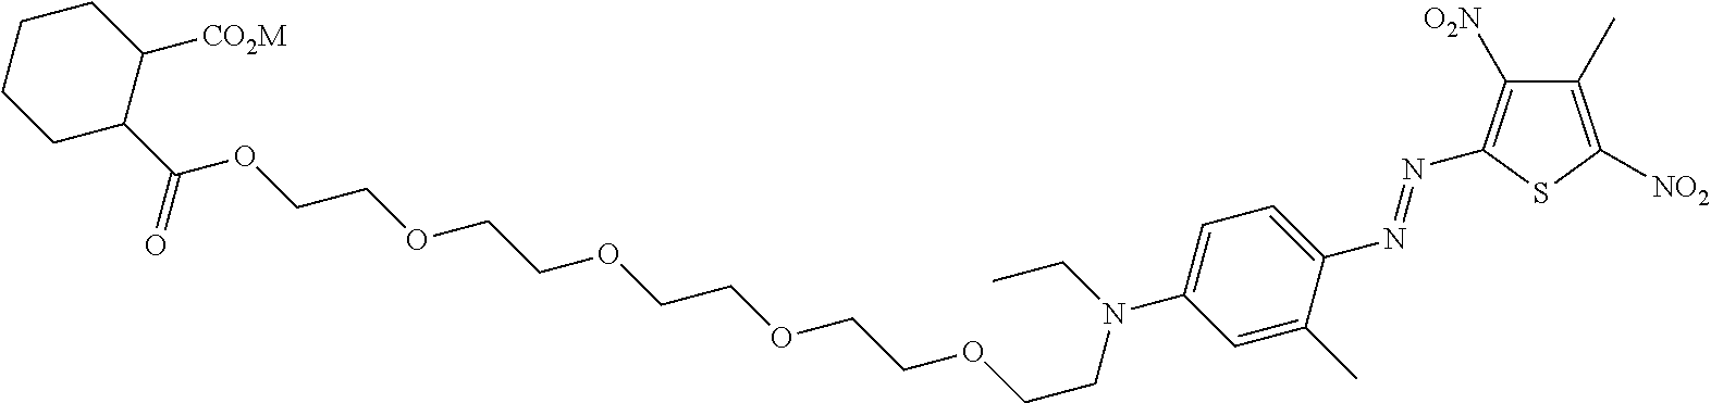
C1CCC(C(OCCOCCOCCOCCOCCN(C2=CC=C(N=NC3=C([O2N])C(C)=C([NO2])S3)C(C)=C2)CC)=O)C([CO2M])C1
